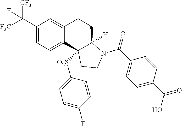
C(C1=CC=C2C(=C1)CCC1([H])C2([O2S]C2=CC=C(F)C=C2)CCN1C(C1=CC=C(C(=O)O)C=C1)=O)([F3C])([CF3])F
